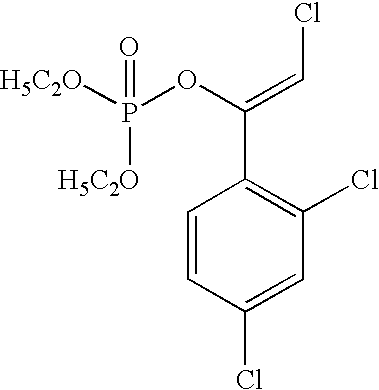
[H5C2O]P(OC(=CCl)C1=C(Cl)C=C(Cl)C=C1)(=O)[H5C2O]
